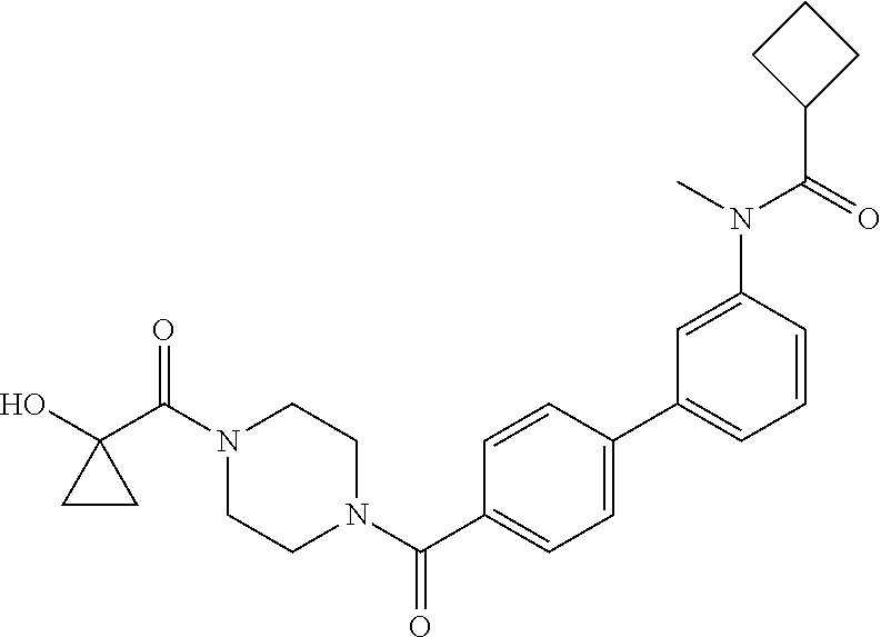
OC1(C(N2CCN(C(=O)C3=CC=C(C4=CC=CC(N(C)C(C5CCC5)=O)=C4)C=C3)CC2)=O)CC1
